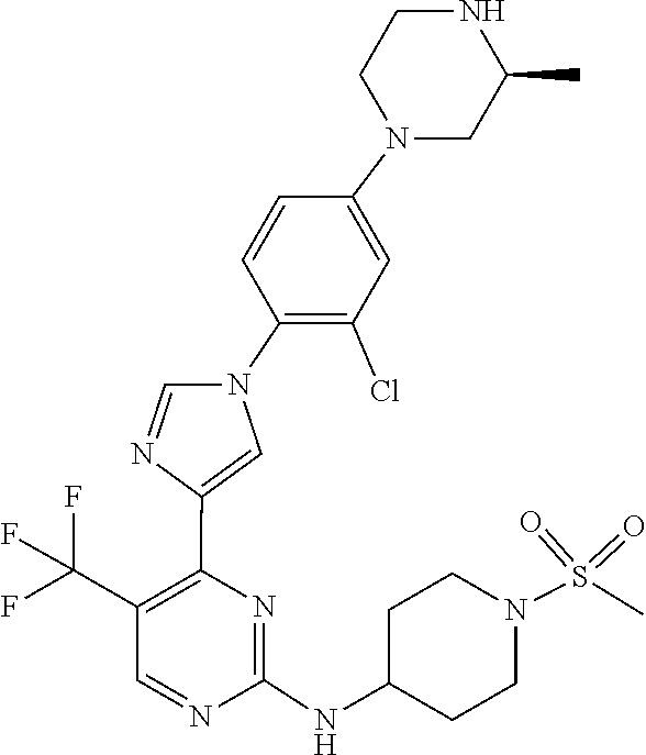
N1=CC(C(F)(F)F)=C(C2=CN(C3=C(Cl)C=C(N4CC(C)NCC4)C=C3)C=N2)N=C1NC1CCN(S(=O)(=O)C)CC1
